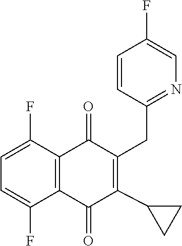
C1=CC(F)=CN=C1CC1=C(C2CC2)C(=O)C2=C(C(F)=CC=C2F)C1=O
